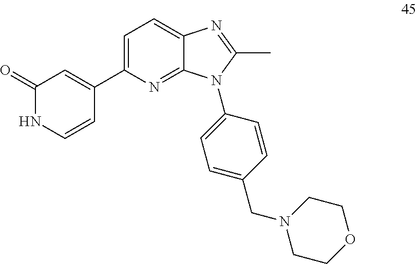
C1=C(C2=CC(=O)NC=C2)N=C2C(=C1)N=C(C)N2C1=CC=C(CN2CCOCC2)C=C1
